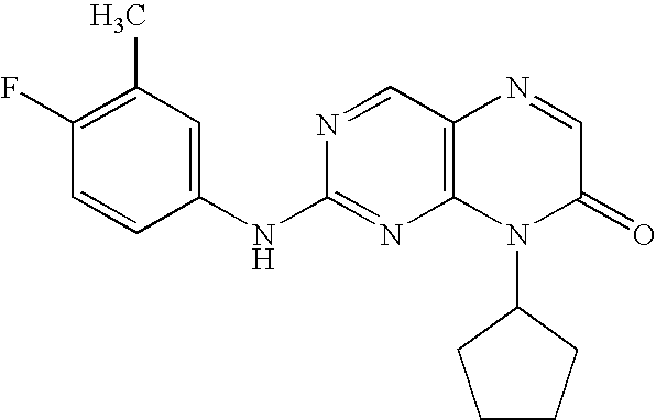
C1=CC(NC2=NC3=C(C=N2)N=CC(=O)N3C2CCCC2)=CC(C)=C1F
